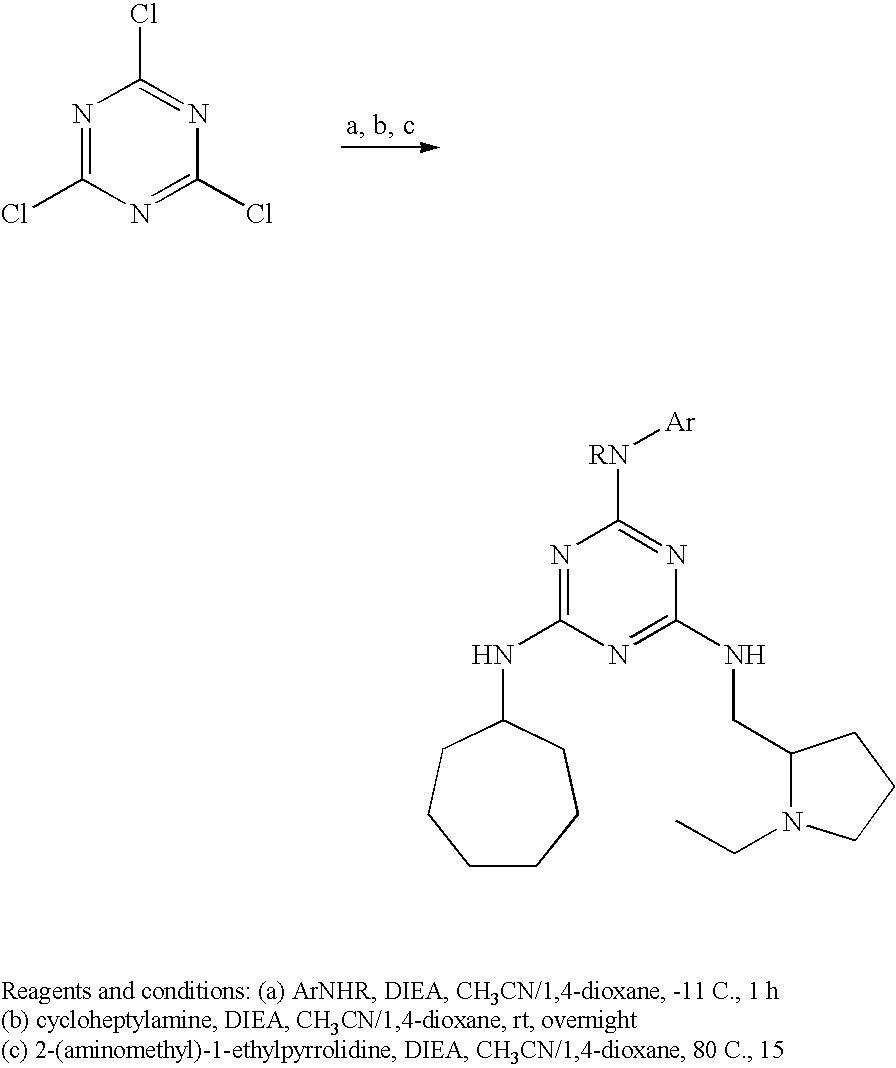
N1=C(Cl)N=C(Cl)N=C1Cl.N1=C(NC2CCCCCC2)N=C(NCC2N(CC)CCC2)N=C1[RN][Ar]
